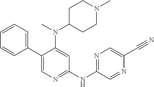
C1(C2=CC=CC=C2)=CN=C(NC2=NC=C(C#N)N=C2)C=C1N(C1CCN(C)CC1)C
